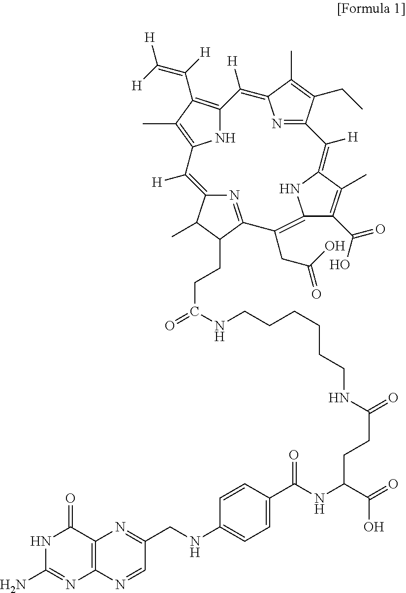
C1(CCC(=O)NCCCCCCNC(CCC(NC(C2=CC=C(NCC3=NC4=C(N=C3)N=C(N)NC4=O)C=C2)=O)C(=O)O)=O)C2=NC(=C([H])C3=C(C)C(C([H])=C([H])[H])=C(N3)C([H])=C3N=C(C(CC)=C3C)C([H])=C3C(C)=C(C(O)=O)C(=C2CC(O)=O)N3)C1C
